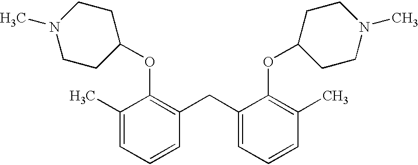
C1(C)=CC=CC(CC2=CC=CC(C)=C2OC2CCN(C)CC2)=C1OC1CCN(C)CC1
